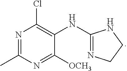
N1=C(C)N=C([OCH3])C(NC2=NCCN2)=C1Cl
